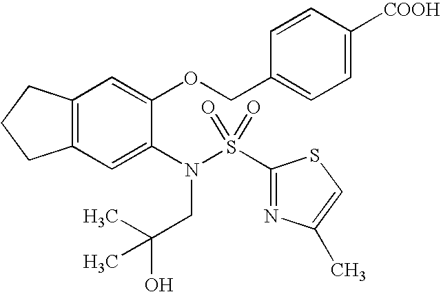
C12=C(C=C(N(S(C3=NC(C)=CS3)(=O)=O)CC(O)(C)C)C(OCC3=CC=C([COOH])C=C3)=C1)CCC2
